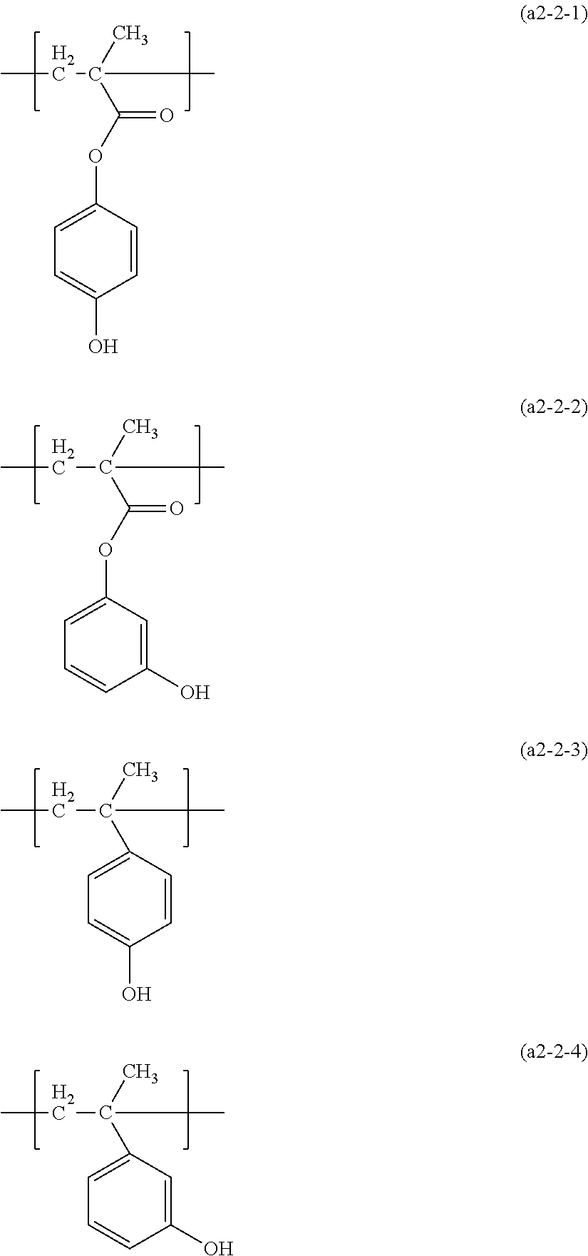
CCC(C)(C)C(OC1=CC=C(O)C=C1)=O.CCC(C)(C)C(OC1=CC=CC(O)=C1)=O.CCC(C)(C)C1=CC=C(O)C=C1.CCC(C)(C)C1=CC=CC(O)=C1
